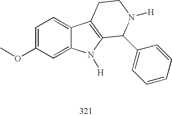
C1=C(OC)C=C2C(=C1)C1=C(N2[H])C(C2=CC=CC=C2)N([H])CC1
